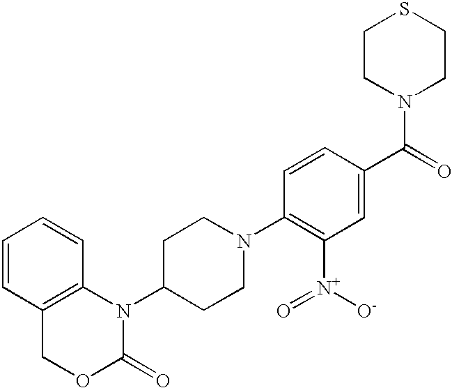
C1=CC2=C(C=C1)N(C1CCN(C3=C([N+]([O-])=O)C=C(C(=O)N4CCSCC4)C=C3)CC1)C(=O)OC2
